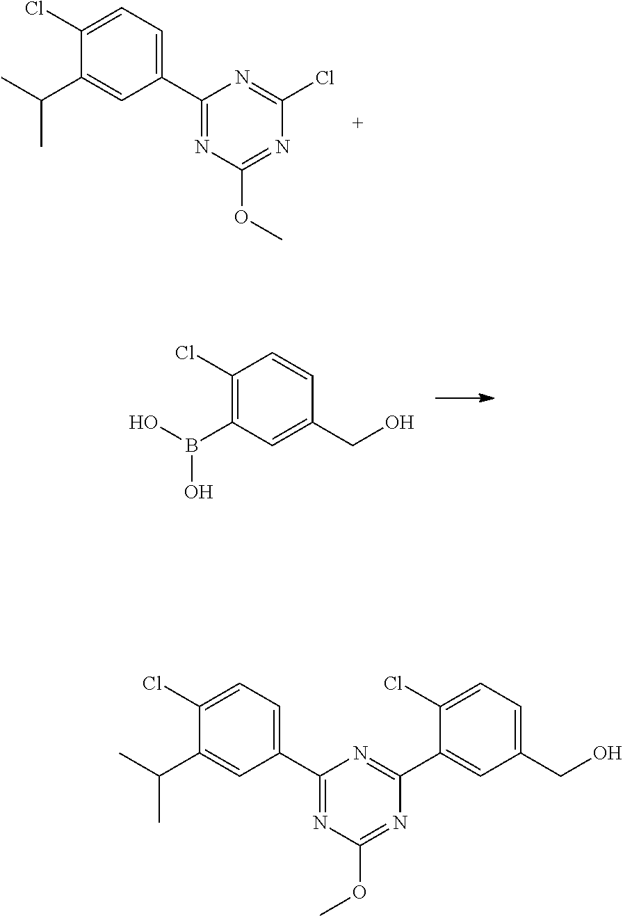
C1(C2=NC(OC)=NC(Cl)=N2)=CC=C(Cl)C(C(C)C)=C1.C1(Cl)=C(B(O)O)C=C(CO)C=C1.C1(Cl)=CC=C(CO)C=C1C1=NC(C2=CC=C(Cl)C(C(C)C)=C2)=NC(OC)=N1
